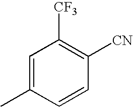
C1=C(C)C=CC([CN])=C1[CF3]
